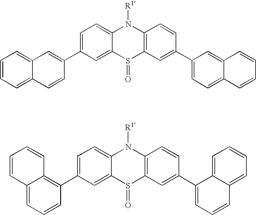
C1=C(C2=CC3=CC=CC=C3C=C2)C=C2C(=C1)N([R1])C1=C(S2=O)C=C(C2=CC=C3C(=C2)C=CC=C3)C=C1.C1=C(C2=C3C(=CC=C2)C=CC=C3)C=C2C(=C1)N([R1])C1=C(S2=O)C=C(C2=CC=CC3=CC=CC=C23)C=C1
